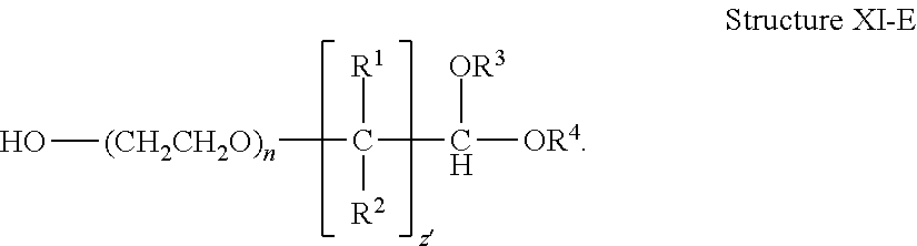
[(CH2CH2O)n](C([R1])([R2])C([OR3])[OR4])O
